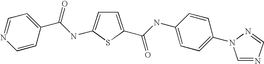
C1=C(C(=O)NC2=CC=C(N3C=NC=N3)C=C2)SC(NC(C2=CC=NC=C2)=O)=C1
